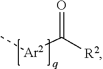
O=C([R2])[Ar2]C
